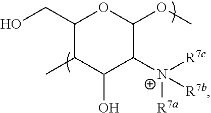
C1(CO)C(C)C(O)C([N+]([R7b])([R7a])[R7c])C(OC)O1
